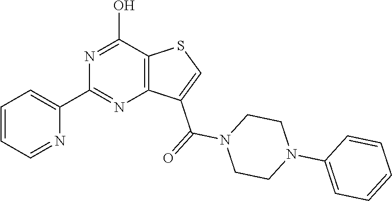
C1=CC=NC(C2=NC3=C(C(O)=N2)SC=C3C(=O)N2CCN(C3=CC=CC=C3)CC2)=C1
